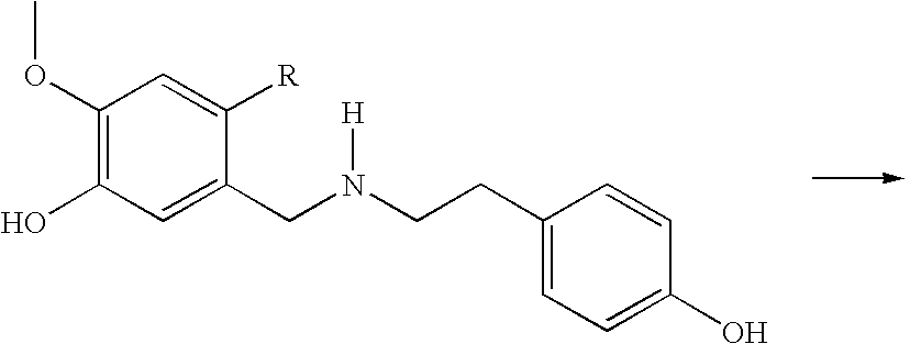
C1(OC)=C(O)C=C(CN(CCC2=CC=C(O)C=C2)[H])C([R])=C1
